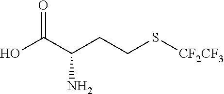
O=C(C(CCS[CF2CF3])N)O
